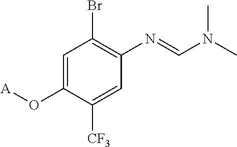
C1=C(O[A])C([CF3])=CC(N=CN(C)C)=C1Br
